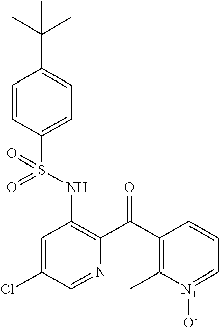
C1=CC(S(NC2=C(C(C3=C(C)[N+]([O-])=CC=C3)=O)N=CC(Cl)=C2)(=O)=O)=CC=C1C(C)(C)C
